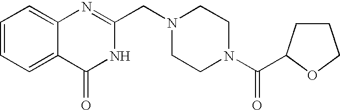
C1=CC=C2C(=C1)N=C(CN1CCN(C(=O)C3CCCO3)CC1)NC2=O
